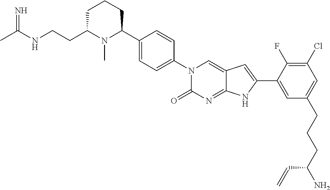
CC(NCCC1N(C)C(C2=CC=C(N3C(=O)N=C4C(=C3)C=C(C3=CC(CCCC(N)C=C)=CC(Cl)=C3F)N4)C=C2)CCC1)=N
